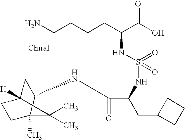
N(C1CC2([H])C(C)(C)C1(C)CC2)C(C(CC1CCC1)NS(=O)(NC(C(=O)O)CCCCN)=O)=O
